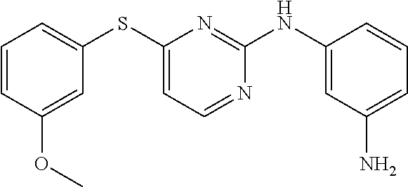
C1=CC(OC)=CC(SC2=CC=NC(NC3=CC(N)=CC=C3)=N2)=C1
